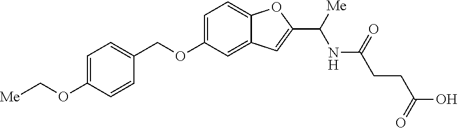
C1=C(OC[Me])C=CC(COC2=CC=C3C(=C2)C=C(C([Me])NC(=O)CCC(O)=O)O3)=C1
